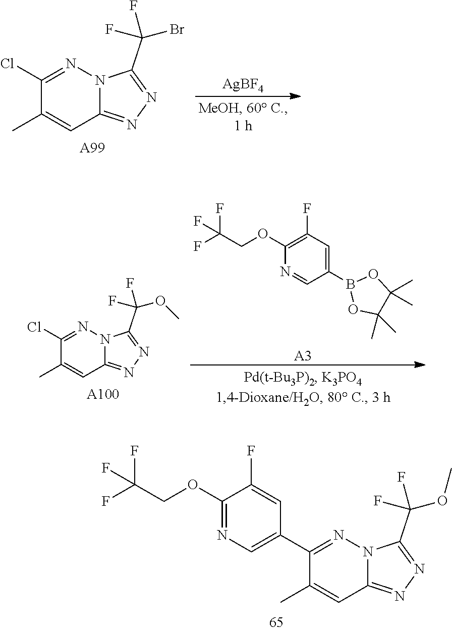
C1(OCC(F)(F)F)=NC=C(C2=NN3C(=NN=C3C(F)(F)OC)C=C2C)C=C1F.C1(Cl)=NN2C(=NN=C2C(F)(F)Br)C=C1C.[A99].[AgBF4].C1(Cl)=NN2C(=NN=C2C(F)(F)OC)C=C1C.[A100].C1(OCC(F)(F)F)=C(F)C=C(B2OC(C)(C)C(C)(C)O2)C=N1.[A3]
